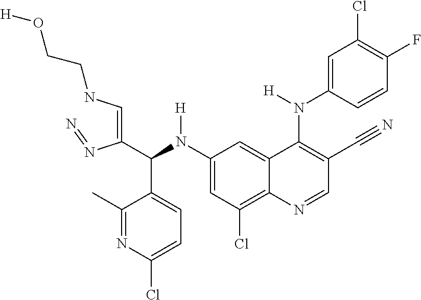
C1(N(C(C(=CNCCO[H])N=N)C2=CC=C(Cl)N=C2C)[H])=CC(Cl)=C2C(=C1)C(N(C1=CC(Cl)=C(F)C=C1)[H])=C(C#N)C=N2
